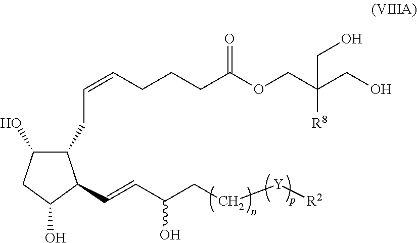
C1(CC=CCCCC(OCC(CO)(CO)[R8])=O)C(O)CC(O)C1C=CC(CC[Y][R2])O
